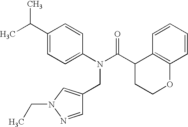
C1=C(C(C)C)C=CC(N(C(C2CCOC3=C2C=CC=C3)=O)CC2=CN(CC)N=C2)=C1
